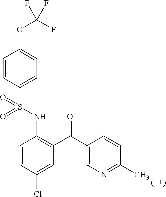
C1=CC(S(NC2=C(C(C3=CN=C(C)C=C3)=O)C=C(Cl)C=C2)(=O)=O)=CC=C1OC(F)(F)F
